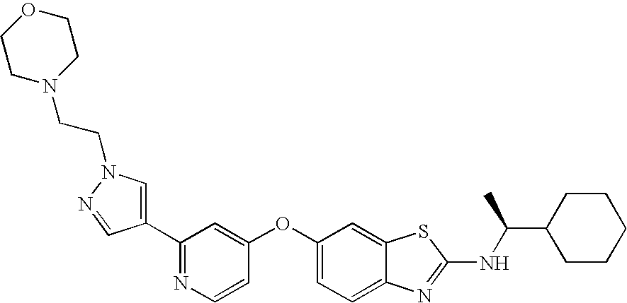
C1(C2=CN(CCN3CCOCC3)N=C2)=NC=CC(OC2=CC=C3C(=C2)SC(NC(C2CCCCC2)C)=N3)=C1
